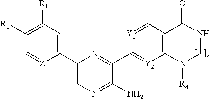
C1(C2=CC([R1])=C([R1])C=[Z]2)=CN=C(N)C(C2=[Y2]C3=C(C=[Y1]2)C(=O)NCN3[R4])=[X]1
